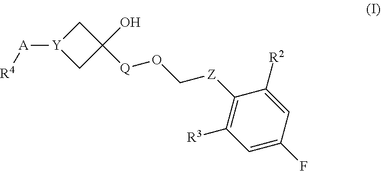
C1[Y]([A][R4])CC1(O)[Q]OC[Z]C1=C([R3])C=C(F)C=C1[R2]
